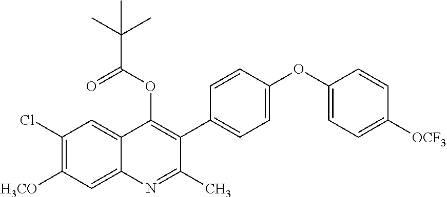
C1(Cl)=C([H3CO])C=C2C(=C1)C(OC(C(C)(C)C)=O)=C(C1=CC=C(OC3=CC=C([OCF3])C=C3)C=C1)C(C)=N2
